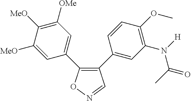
C1(C2=CC(N([H])C(C)=O)=C(OC)C=C2)=C(C2=CC([OMe])=C([MeO])C([MeO])=C2)ON=C1
